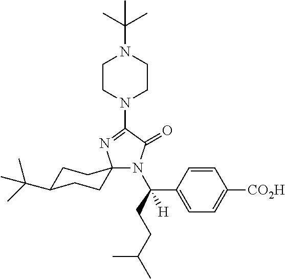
N1(C2=NC3(N(C(CCC(C)C)(C4=CC=C([CO2H])C=C4)[H])C2=O)CCC(C(C)(C)C)CC3)CCN(C(C)(C)C)CC1
